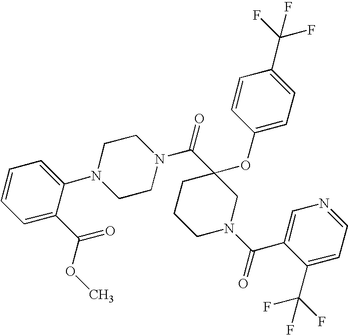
N1(C(=O)C2(OC3=CC=C(C(F)(F)F)C=C3)CCCN(C(=O)C3=CN=CC=C3C(F)(F)F)C2)CCN(C2=CC=CC=C2C(=O)OC)CC1
